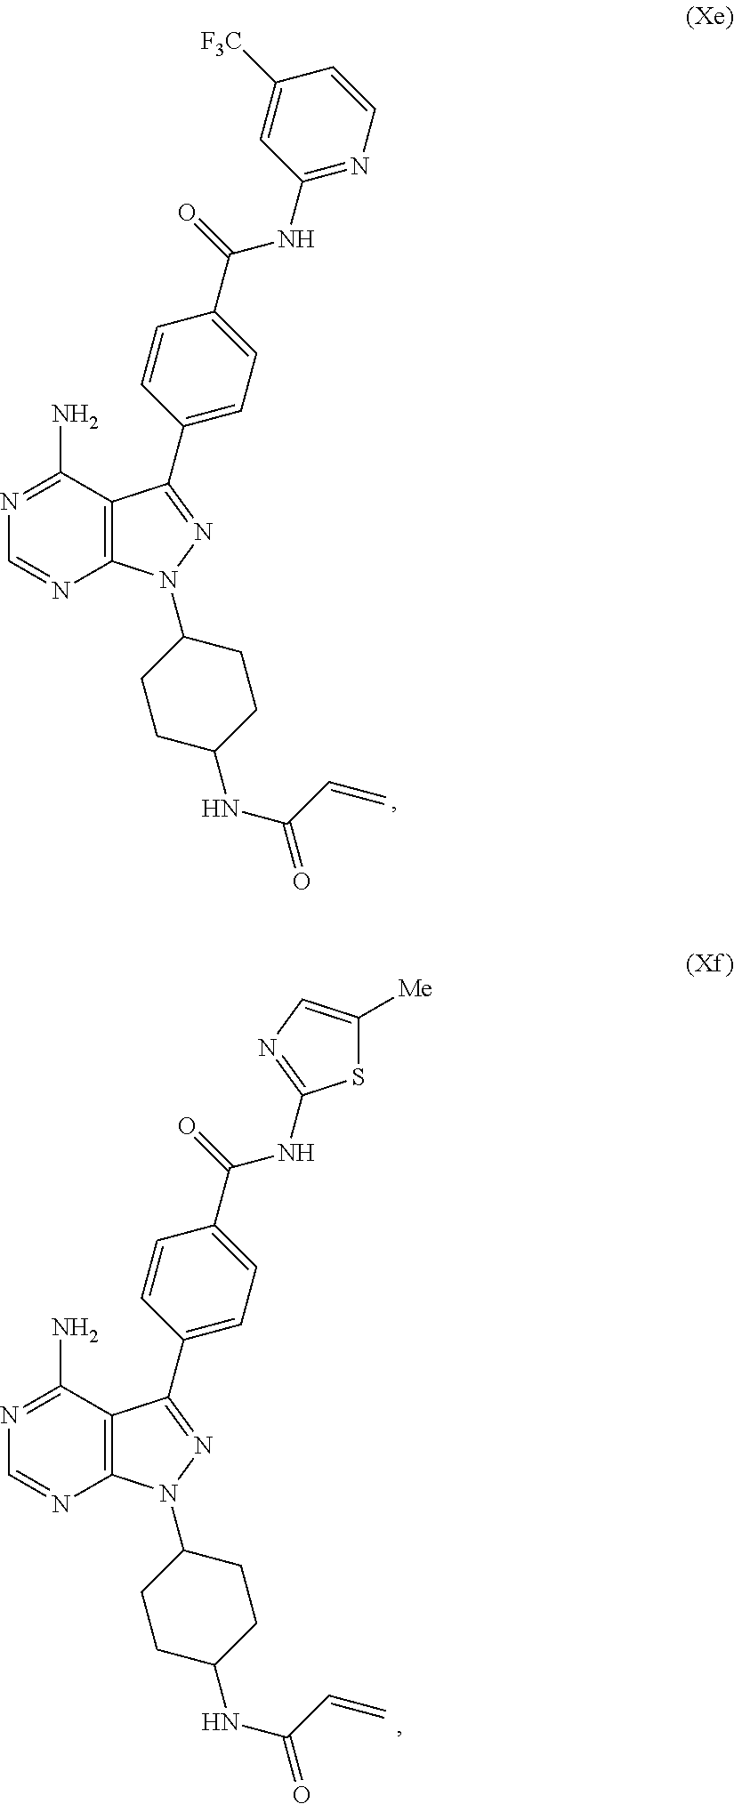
C12=C(C(N)=NC=N1)C(C1=CC=C(C(NC3=NC=CC([F3C])=C3)=O)C=C1)=NN2C1CCC(NC(=O)C=C)CC1.C12=C(C(N)=NC=N1)C(C1=CC=C(C(NC3=NC=C([Me])S3)=O)C=C1)=NN2C1CCC(NC(=O)C=C)CC1
